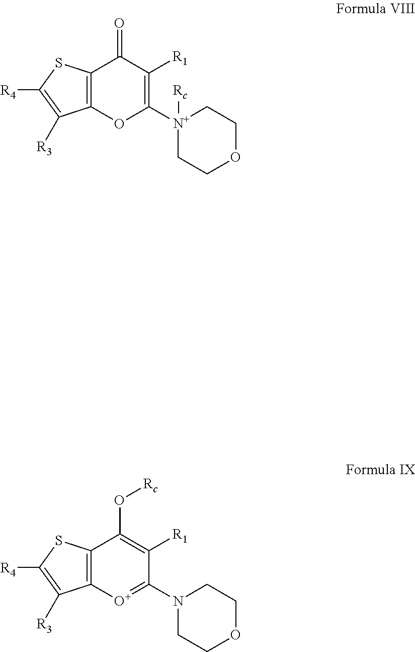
C12=C(SC([R4])=C1[R3])C(=O)C([R1])=C([N+]1([Rc])CCOCC1)O2.C12=C(SC([R4])=C1[R3])C(O[Rc])=C([R1])C(N1CCOCC1)=[O+]2
